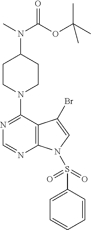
C12=C(C(N3CCC(N(C)C(OC(C)(C)C)=O)CC3)=NC=N1)C(Br)=CN2S(=O)(=O)C1=CC=CC=C1
